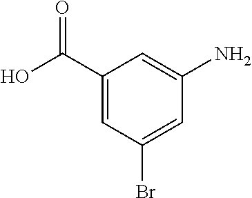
C1(C(O)=O)=CC(Br)=CC(N)=C1
